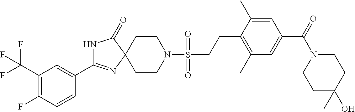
N1C(C2=CC(C(F)(F)F)=C(F)C=C2)=NC2(C1=O)CCN(S(CCC1=C(C)C=C(C(N3CCC(O)(C)CC3)=O)C=C1C)(=O)=O)CC2
